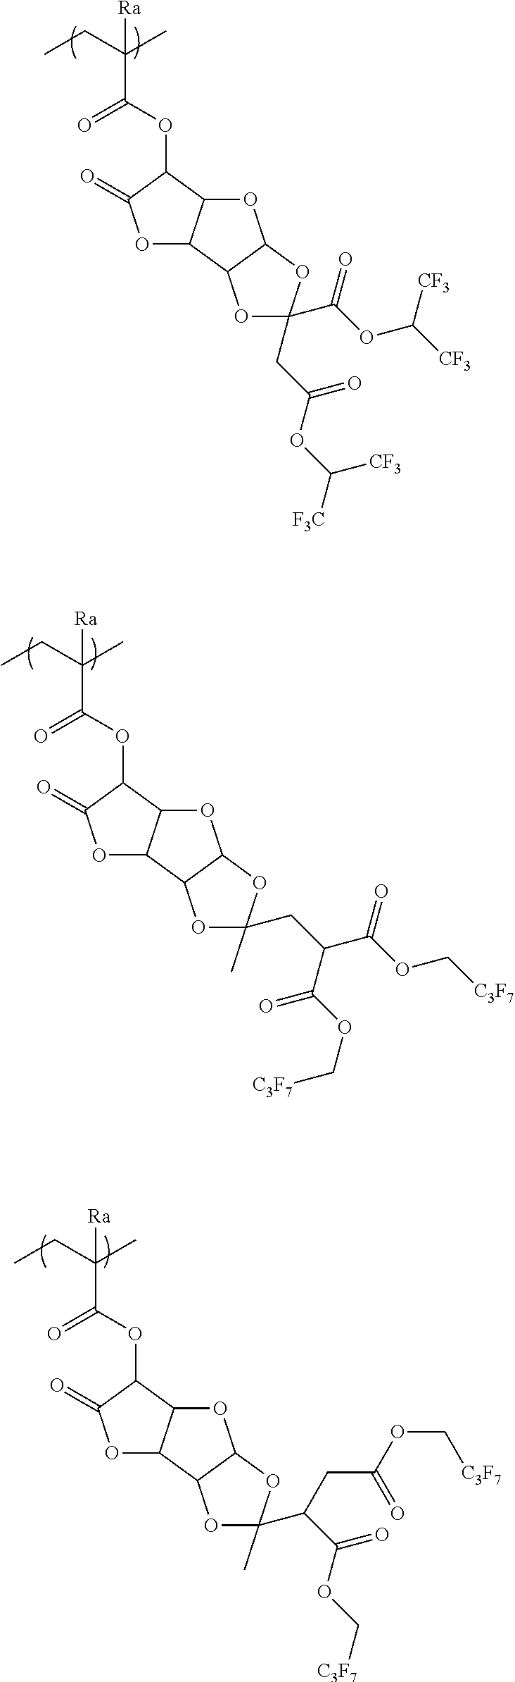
O=C(C(CC)(C)[Ra])OC1C(=O)OC2C1OC1C2OC(C(OC([CF3])[CF3])=O)(CC(=O)OC([CF3])[F3C])O1.O=C(C(CC)(C)[Ra])OC1C(=O)OC2C1OC1C2OC(CC(C(OC[C3F7])=O)C(=O)OC[C3F7])(C)O1.O=C(C(CC)(C)[Ra])OC1C(=O)OC2C1OC1C2OC(C(CC(=O)OC[C3F7])C(=O)OC[C3F7])(C)O1
